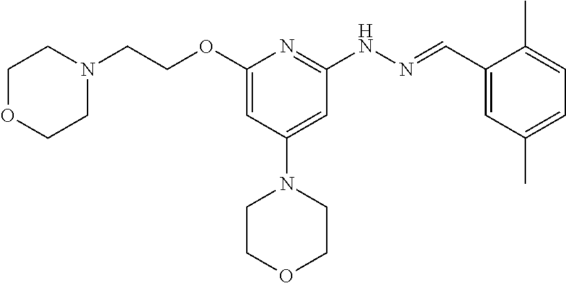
O(C1=CC(N2CCOCC2)=CC(NN=CC2=CC(C)=CC=C2C)=N1)CCN1CCOCC1
